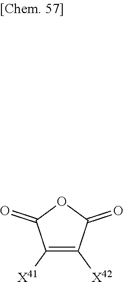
C1([X41])=C([X42])C(=O)OC1=O
